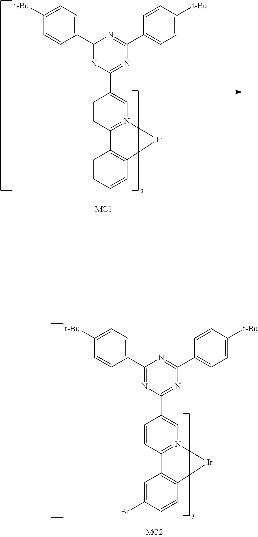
C1=C([t-Bu])C=CC(C2=NC(C3=CN4=C(C=C3)C3=C(C=CC=C3)[Ir]4)=NC(C3=CC=C([t-Bu])C=C3)=N2)=C1.C1=C([t-Bu])C=CC(C2=NC(C3=CN4=C(C=C3)C3=C(C=CC(Br)=C3)[Ir]4)=NC(C3=CC=C([t-Bu])C=C3)=N2)=C1
